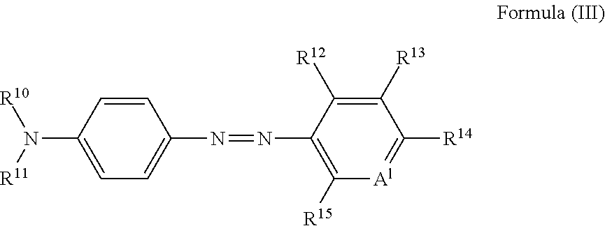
N(C1=CC=C(N=NC2=C([R15])[Al]=C([R14])C([R13])=C2[R12])C=C1)([R10])[R11]
